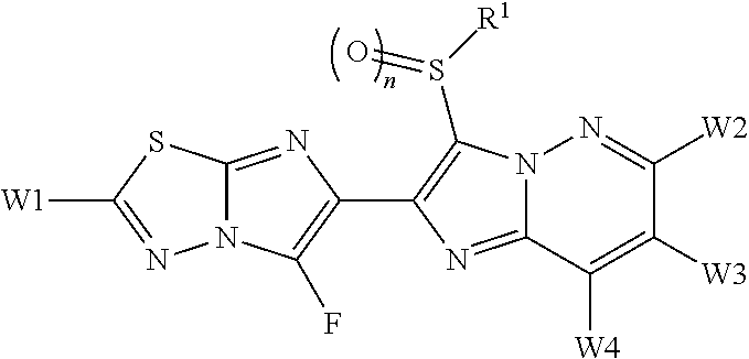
N12C(=NC(C3=C(S([R1])=O)N4C(=N3)C([W4])=C([W3])C([W2])=N4)=C1F)SC([W1])=N2
